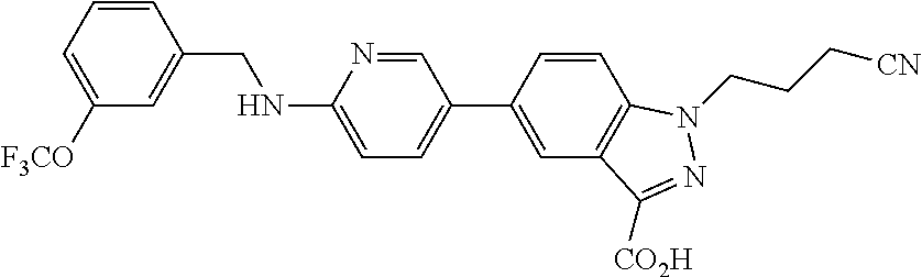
C1=CC(CNC2=CC=C(C3=CC4=C(C=C3)N(CCC[CN])N=C4[CO2H])C=N2)=CC([F3CO])=C1
